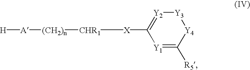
[H][A][(CH2)n][CHR1][X]C1=[Y2][Y3][Y4]C([R5])=[Y1]1
